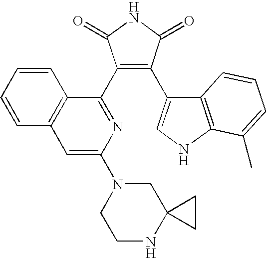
C1=CC2=C(C=C1)C(C1=C(C3=CNC4=C3C=CC=C4C)C(=O)NC1=O)=NC(N1CCNC3(C1)CC3)=C2
